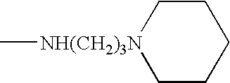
C[NH(CH2)3N]1CCCCC1
